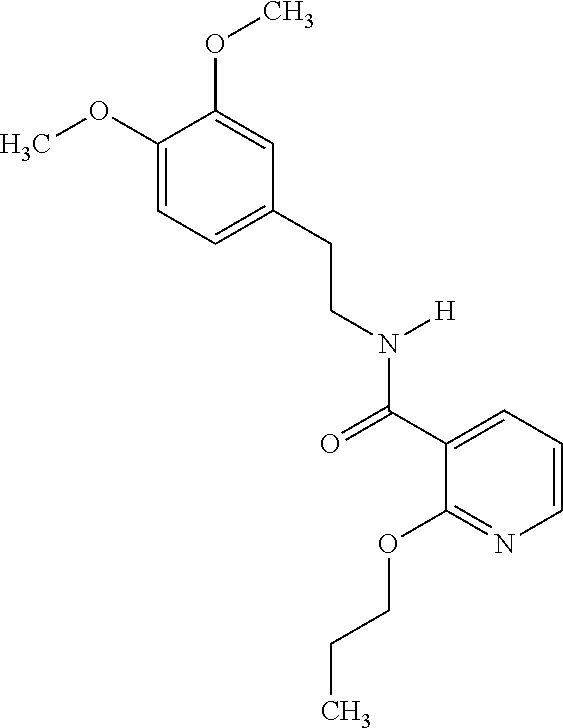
COC1=CC=C(CCN(C(C2=CC=CN=C2OCCC)=O)[H])C=C1OC
